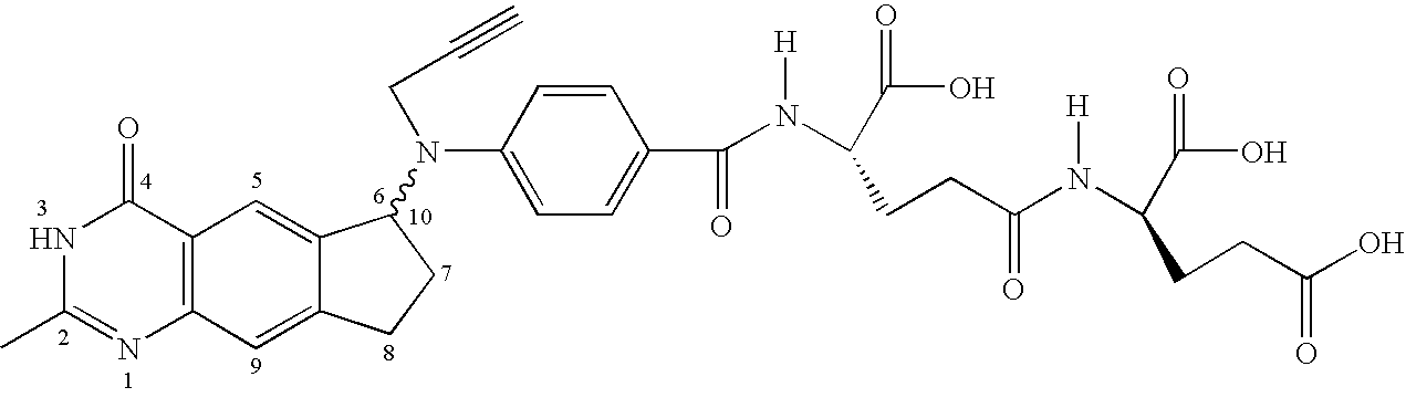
N1C(C)=NC2=C(C1=O)C=C1C(=C2)CCC1N(CC#C)C1=CC=C(C(=O)N([H])C(CCC(N(C(C(O)=O)CCC(O)=O)[H])=O)C(O)=O)C=C1
